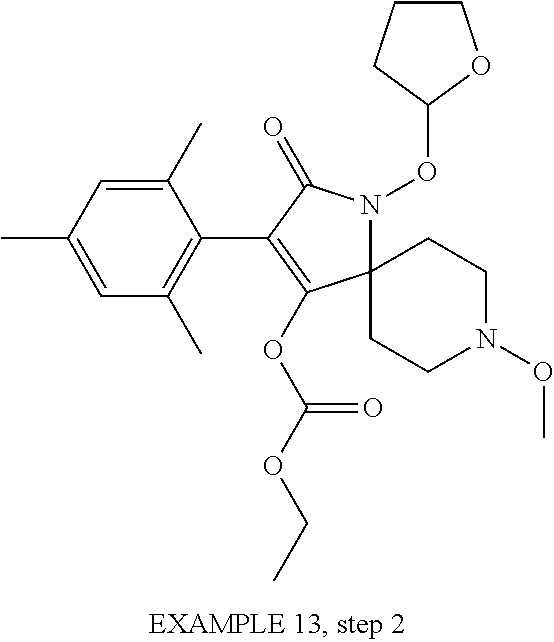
C12(N(OC3CCCO3)C(=O)C(C3=C(C)C=C(C)C=C3C)=C1OC(OCC)=O)CCN(OC)CC2
